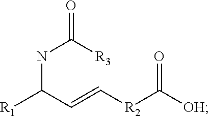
C(=C[R2]C([OH])=O)C([R1])NC(=O)[R3]
